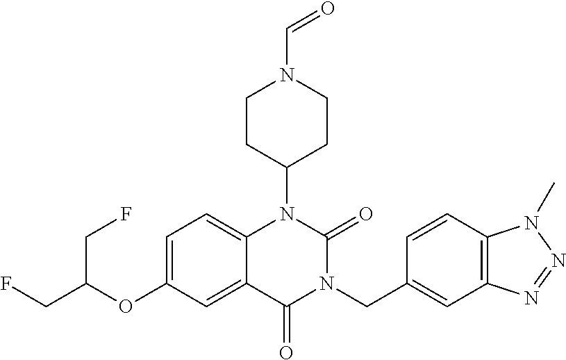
C1=C(OC(CF)CF)C=C2C(=C1)N(C1CCN(C=O)CC1)C(=O)N(CC1=CC3=C(C=C1)N(C)N=N3)C2=O
